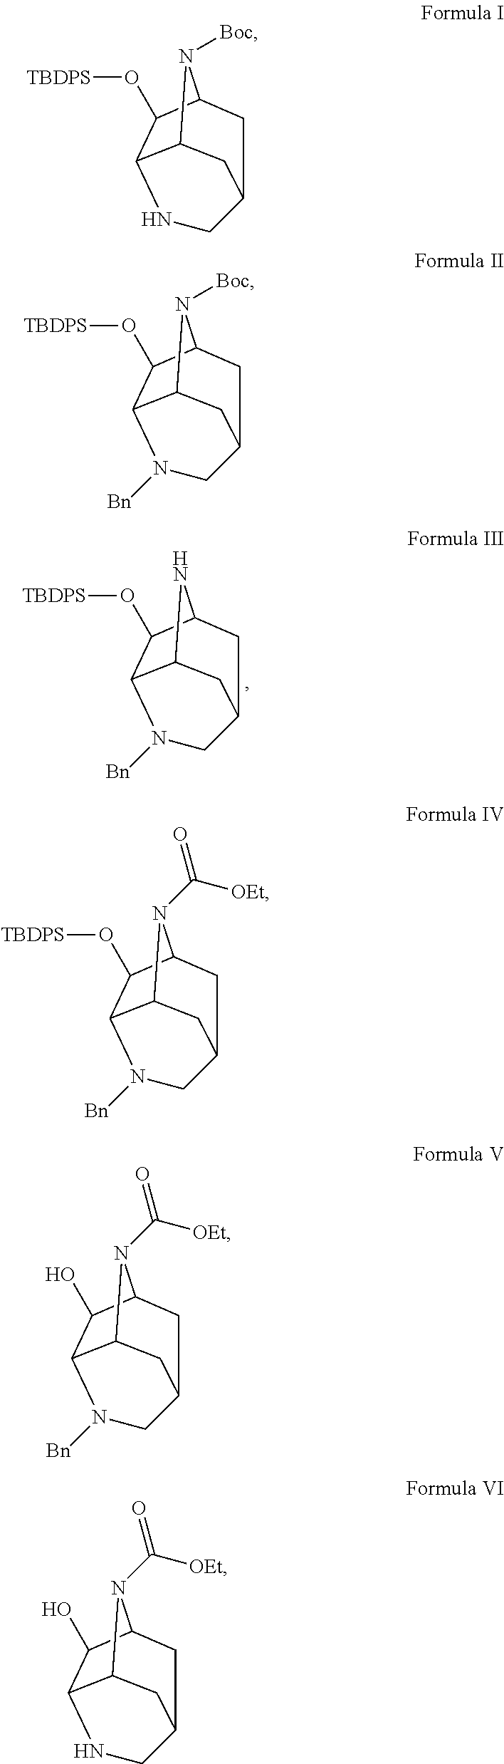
C1(O[TBDPS])C2C3NC1CC(C3)CN2[Bn].C1(O[TBDPS])C2C3N([Boc])C1CC(C3)CN2.C1(O[TBDPS])C2C3N([Boc])C1CC(C3)CN2[Bn].C1(O[TBDPS])C2C3N(C(=O)[OEt])C1CC(C3)CN2[Bn].C1(O)C2C3N(C(=O)[OEt])C1CC(C3)CN2[Bn].C1(O)C2C3N(C(=O)[OEt])C1CC(C3)CN2
